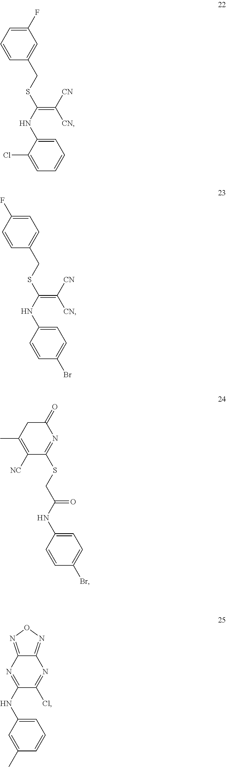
C1=CC=C(F)C=C1CSC(NC1=CC=CC=C1Cl)=C([CN])[CN].C1=CC(F)=CC=C1CSC(NC1=CC=C(Br)C=C1)=C([CN])[CN].C1([NC])=C(C)CC(=O)N=C1SCC(NC1=CC=C(Br)C=C1)=O.C1(C)=CC(NC2=NC3=NON=C3N=C2Cl)=CC=C1
